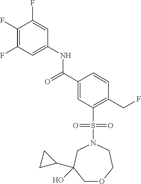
C1(F)=C(F)C=C(NC(=O)C2=CC(S(N3CC(C4CC4)(O)COCC3)(=O)=O)=C(CF)C=C2)C=C1F
